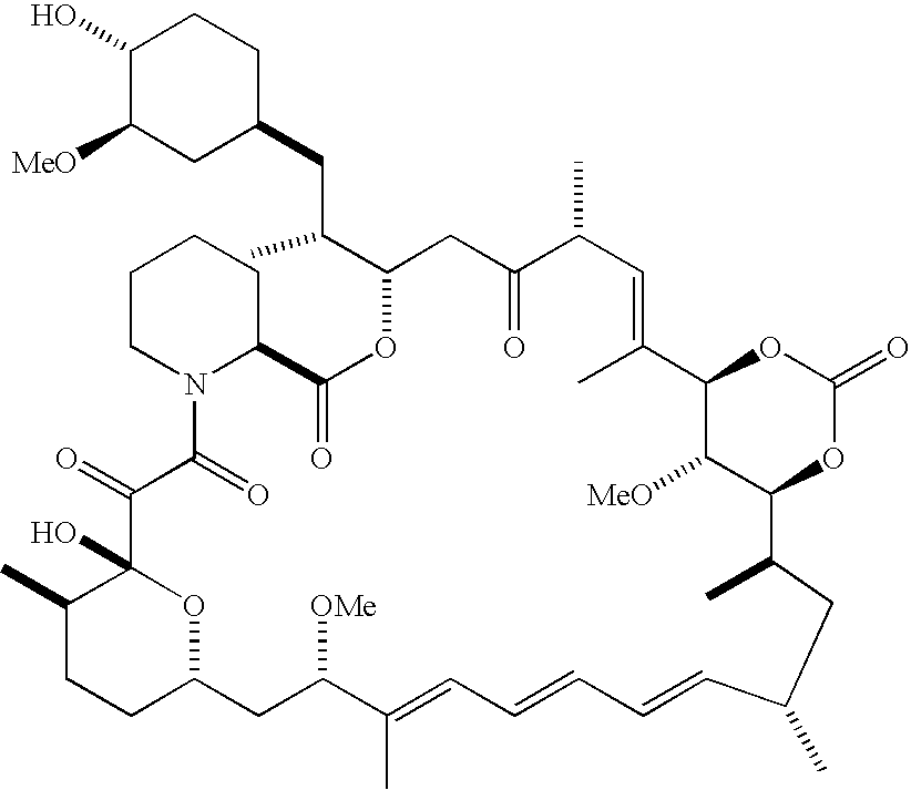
C1(O)C([MeO])CC(CC(C2OC(=O)C3CCCCN3C(=O)C(=O)C3(O)C(C)CCC(O3)CC([OMe])C(C)=CC=CC=CC(C)CC(C)C3C([MeO])C(C(C)=CC(C)C(=O)C2)OC(=O)O3)C)CC1
